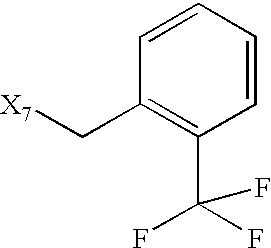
C1=CC=CC(C(F)(F)F)=C1C[X7]
